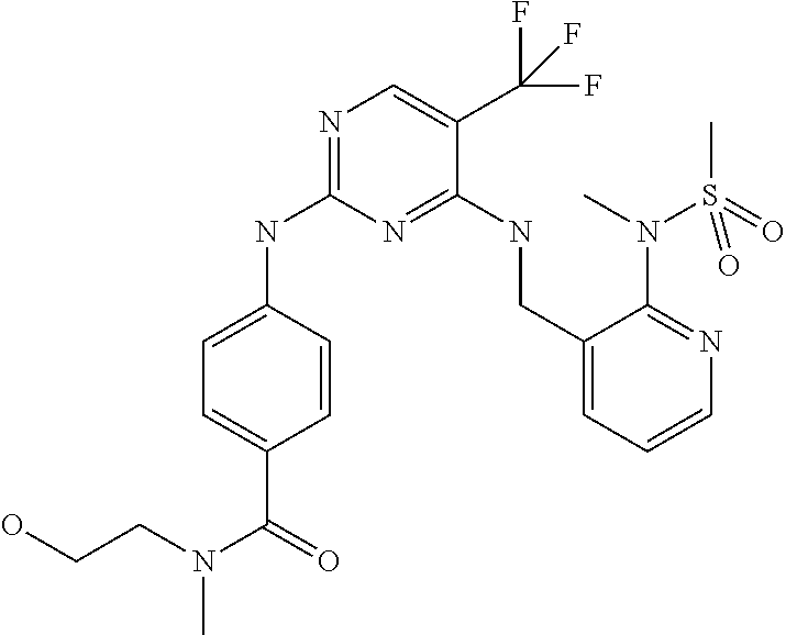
N1=C(NC2=CC=C(C(=O)N(CCO)C)C=C2)N=C(NCC2=CC=CN=C2N(C)S(C)(=O)=O)C(C(F)(F)F)=C1
